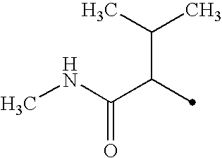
N(C(C(C(C)C)C)=O)C
